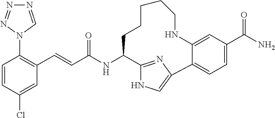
C1=CC(Cl)=CC(C=CC(NC2C3=NC(=CN3)C3=CC=C(C(N)=O)C=C3NCCCCC2)=O)=C1N1C=NN=N1
